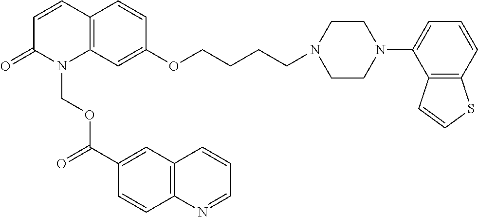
C1=CC2=C(N(COC(=O)C3=CC4=C(C=C3)N=CC=C4)C1=O)C=C(OCCCCN1CCN(C3=CC=CC4=C3C=CS4)CC1)C=C2
